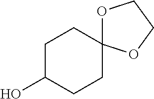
O1C2(OCC1)CCC(O)CC2
